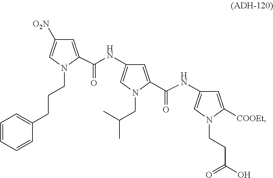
C1=C(C(NC2=CN(CC(C)C)C(C(NC3=CN(CCC(O)=O)C([COOEt])=C3)=O)=C2)=O)N(CCCC2=CC=CC=C2)C=C1[O2N]
